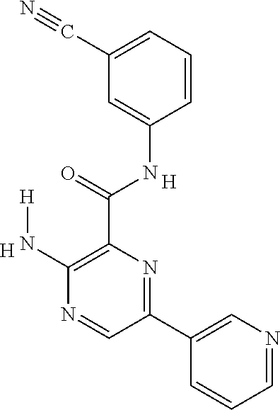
C1=CC=C(C#N)C=C1NC(C1=C(N[H])N=CC(C2=CN=CC=C2)=N1)=O.[H].[H]
